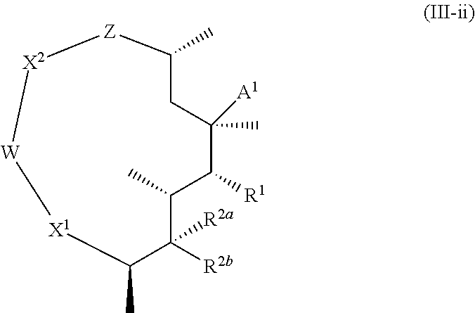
C1(C)([A1])C([R1])C(C)C([R2a])([R2b])C(C)[X1][W][X2][Z]C(C)C1
